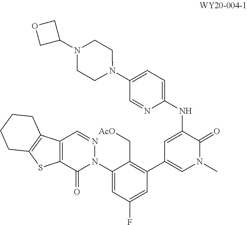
C1(N2N=CC3=C(C2=O)SC2=C3CCCC2)=CC(F)=CC(C2=CN(C)C(=O)C(NC3=CC=C(N4CCN(C5COC5)CC4)C=N3)=C2)=C1C[AcO]
